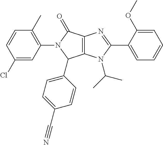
C12=C(N(C(C)C)C(C3=CC=CC=C3OC)=N1)C(C1=CC=C(C#N)C=C1)N(C1=C(C)C=CC(Cl)=C1)C2=O
